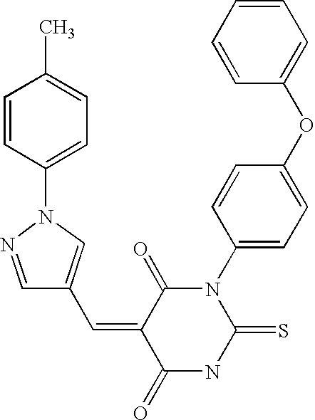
C1=CC(N2N=CC(C=C3C(=O)NC(=S)N(C4=CC=C(OC5=CC=CC=C5)C=C4)C3=O)=C2)=CC=C1C
